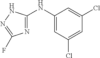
C1=C(NC2=NC(F)=NN2)C=C(Cl)C=C1Cl
